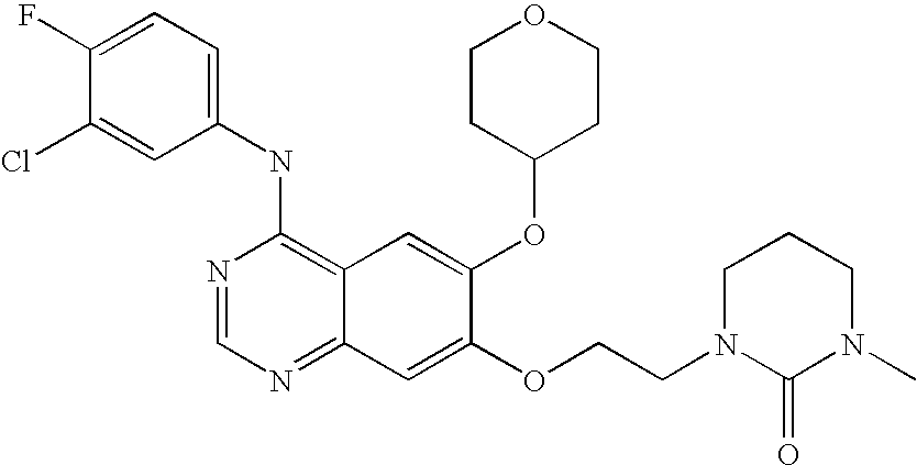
C1=C(Cl)C(F)=CC=C1NC1=C2C(=NC=N1)C=C(OCCN1C(=O)N(C)CCC1)C(OC1CCOCC1)=C2
